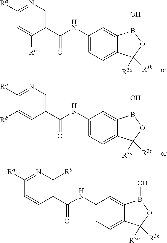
C1([Ra])=NC([Rb])=C(C(NC2=CC=C3C(=C2)B(O)OC3([R3a])[R3b])=O)C=C1.C1([Ra])=NC=C(C(NC2=CC=C3C(=C2)B(O)OC3([R3a])[R3b])=O)C([Rb])=C1.C1([Ra])=NC=C(C(NC2=CC=C3C(=C2)B(O)OC3([R3a])[R3b])=O)C=C1[Rb]
